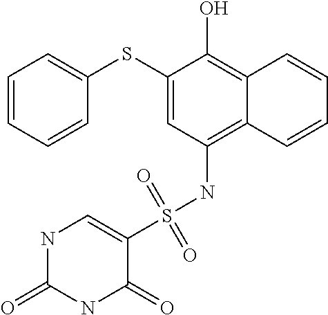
C1=CC=CC(SC2=CC(NS(C3=CNC(=O)NC3=O)(=O)=O)=C3C(=C2O)C=CC=C3)=C1
